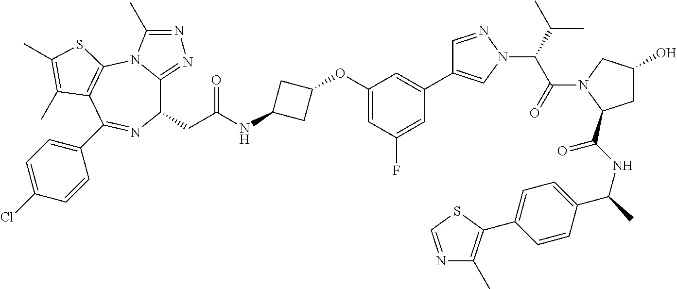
C1(CC(NC2CC(OC3=CC(F)=CC(C4=CN(C(C(N5C(C(NC(C)C6=CC=C(C7=C(C)N=CS7)C=C6)=O)CC(O)C5)=O)C(C)C)N=C4)=C3)C2)=O)C2=NN=C(C)N2C2=C(C(C3=CC=C(Cl)C=C3)=N1)C(C)=C(C)S2
